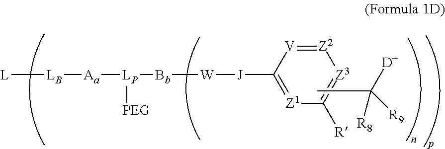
[L][LB][Aa][LP]([PEG])[Bb][W][J]C1=[Z1]C([R])=[Z3][Z2]=[V]1.CC([D])([R8])[R9]
